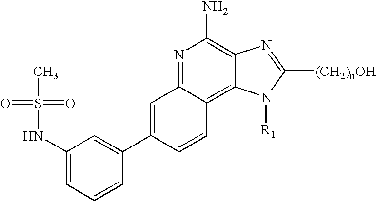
N1=C2C(=C3C(=C1N)N=C([(CH2)nOH])N3[R1])C=CC(C1=CC(NS(=O)(C)=O)=CC=C1)=C2
